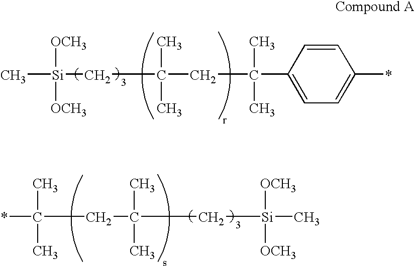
C[Si]([OCH3])([OCH3])CC(C)(C)CC(C)(C)C1=CC=C(*)C=C1.*C(CC(C)(C)C[Si]([OCH3])([OCH3])C)(C)C
